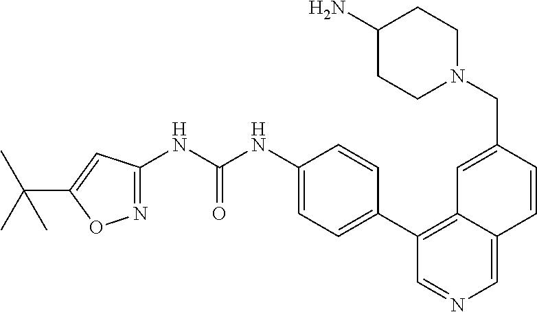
C1(C2=C3C(=CN=C2)C=CC(CN2CCC(N)CC2)=C3)=CC=C(NC(NC2=NOC(C(C)(C)C)=C2)=O)C=C1
